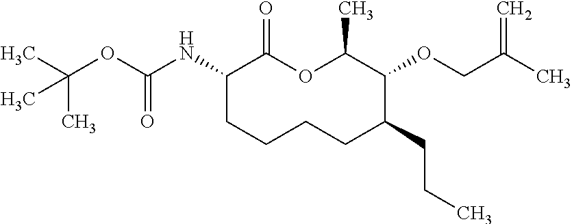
C1(NC(OC(C)(C)C)=O)CCCCC(CCC)C(OCC(C)=C)C(C)OC1=O
